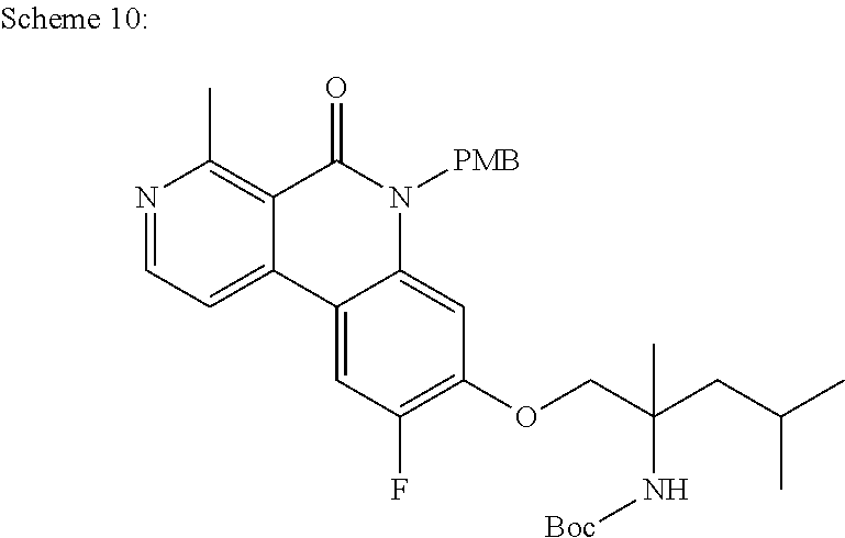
N1=CC=C2C(=C1C)C(=O)N([PMB])C1=CC(OCC(CC(C)C)(C)N[Boc])=C(F)C=C21
